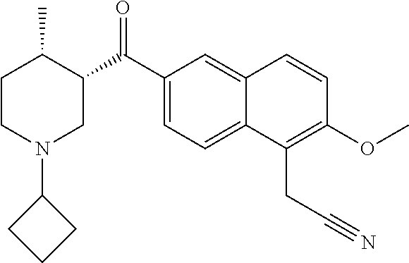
C1CN(C2CCC2)CC(C(=O)C2=CC=C3C(=C2)C=CC(OC)=C3CC#N)C1C
